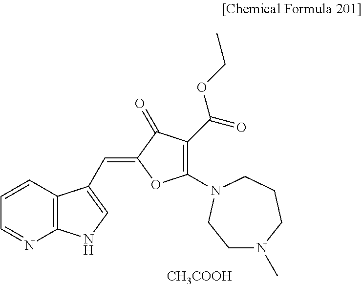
C1=CC2=C(N=C1)NC=C2C=C1OC(N2CCCN(C)CC2)=C(C(=O)OCC)C1=O.[CH3COOH]
